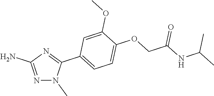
N1=C(N)N=C(C2=CC=C(OCC(NC(C)C)=O)C(OC)=C2)N1C
